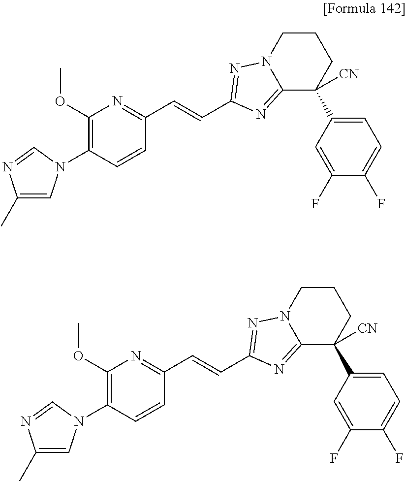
C1(C)=CN(C2=C(OC)N=C(C=CC3=NN4CCCC(C5=CC=C(F)C(F)=C5)([CN])C4=N3)C=C2)C=N1.C1(C)=CN(C2=C(OC)N=C(C=CC3=NN4CCCC(C5=CC=C(F)C(F)=C5)([CN])C4=N3)C=C2)C=N1
